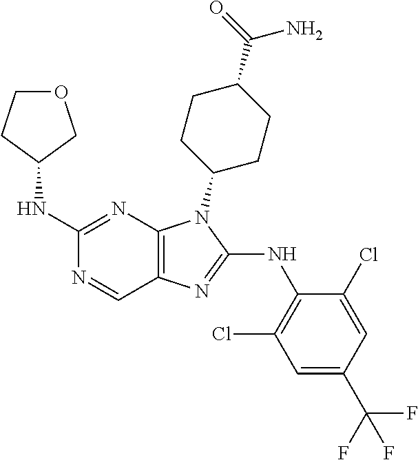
C1(NC2COCC2)=NC2=C(C=N1)N=C(NC1=C(Cl)C=C(C(F)(F)F)C=C1Cl)N2C1CCC(C(=O)N)CC1
